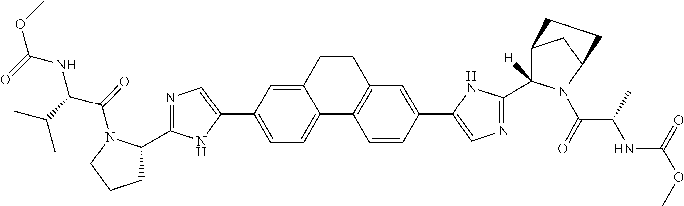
COC(=O)NC(C(C)C)C(=O)N1C(C2=NC=C(C3=CC=C4C(=C3)CCC3=C4C=CC(C4=CN=C(C5([H])C6CC(N5C(C(NC(=O)OC)C)=O)CC6)N4)=C3)N2)CCC1
